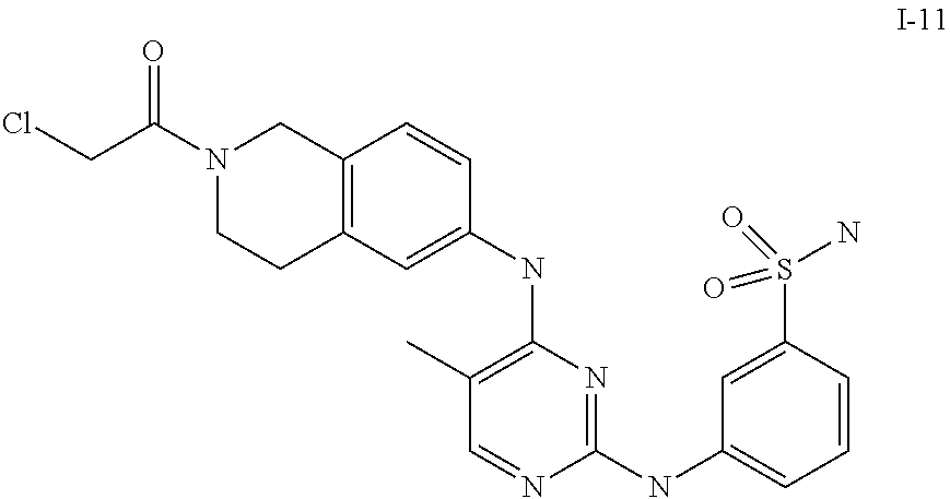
C1(NC2=C(C)C=NC(NC3=CC=CC(S(N)(=O)=O)=C3)=N2)=CC2=C(C=C1)CN(C(CCl)=O)CC2
